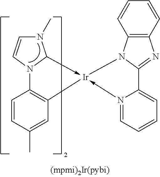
C1=CC(C)=CC2=C1N1C(->[Ir]23-N2=CC=CC=C2C2=NC4=C(N23)C=CC=C4)N(C)C=C1
